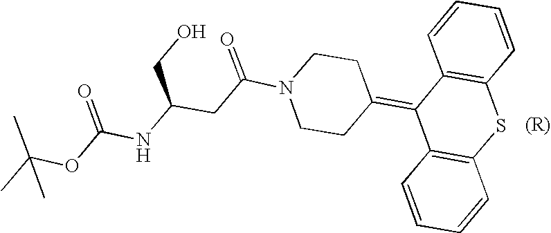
N1(C(CC(CO)NC(OC(C)(C)C)=O)=O)CCC(=C2C3=C(SC4=C2C=CC=C4)C=CC=C3)CC1
